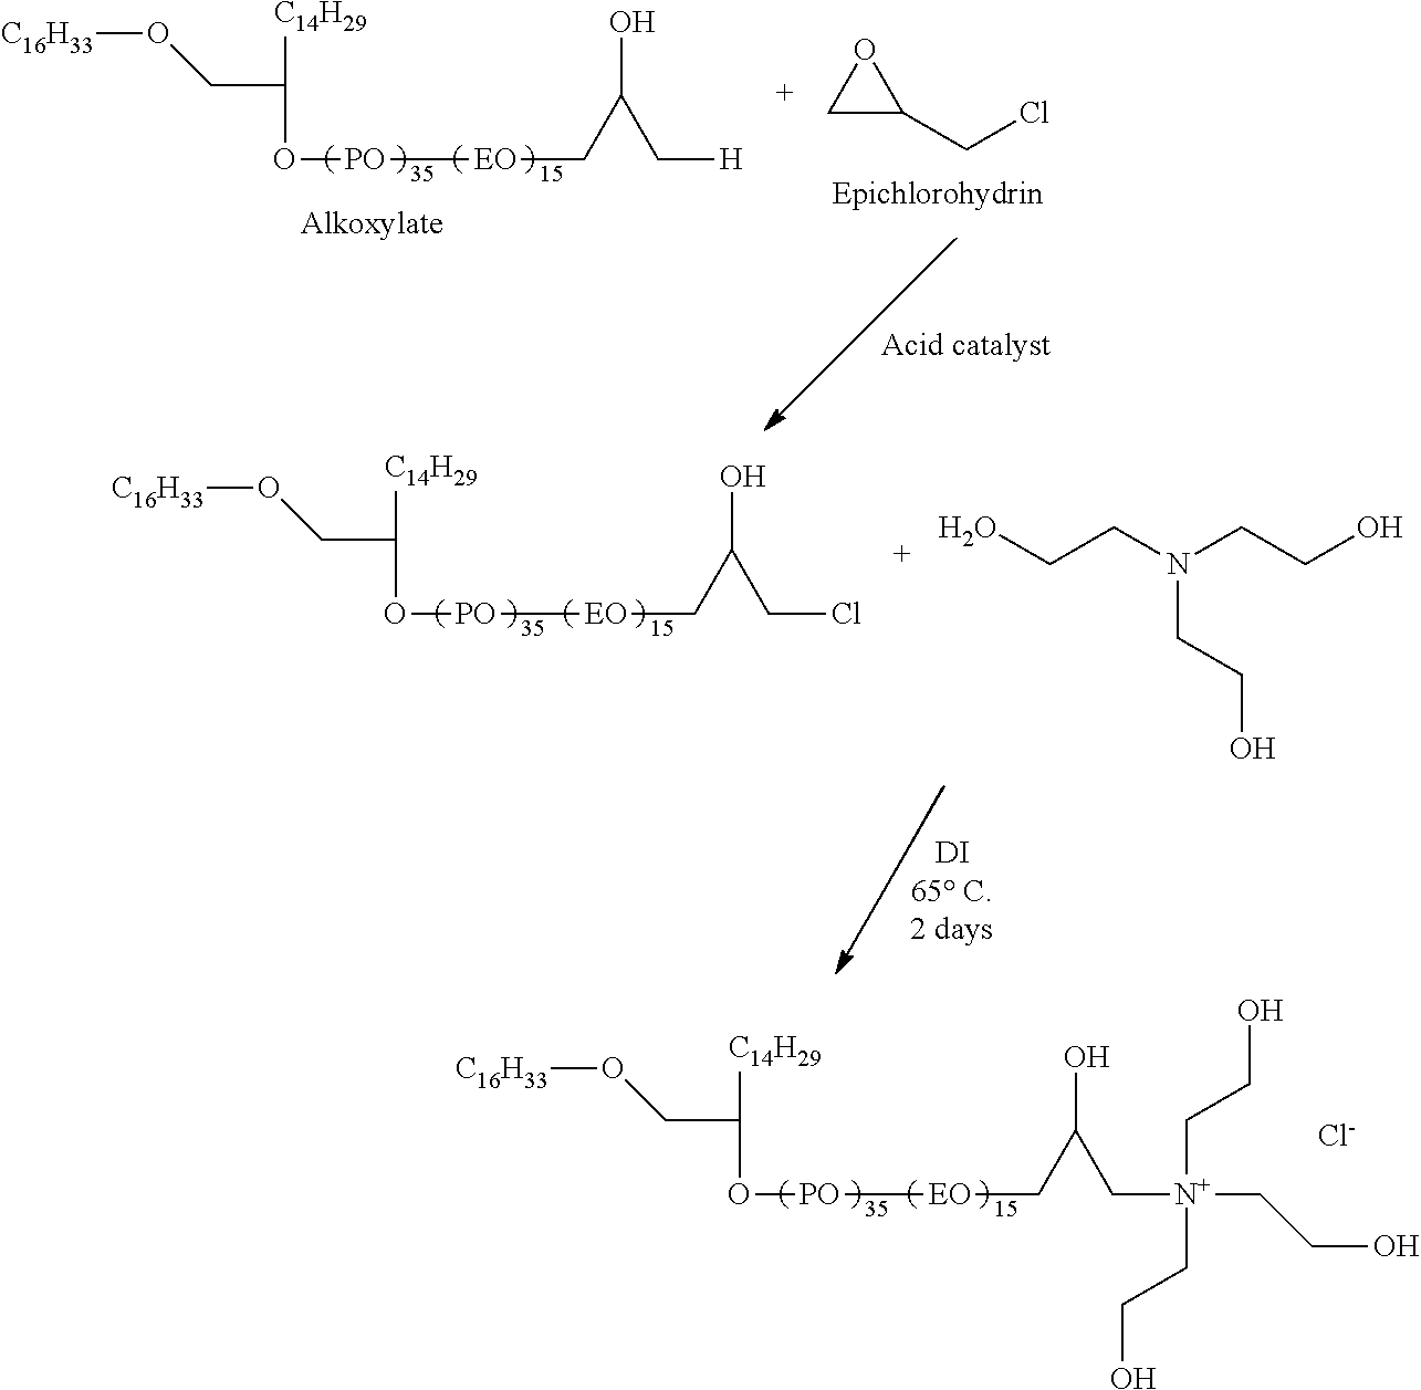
[C14H29]C(CO[C16H33])O[PO][EO]CC(C[N+](CCO)(CCO)CCO)O.[Cl-].C1C(CCl)O1.[C14H29]C(CO[C16H33])O[PO][EO]CC(C[H])O.[C14H29]C(CO[C16H33])O[PO][EO]CC(CCl)O.OCCN(CCO)CCO
